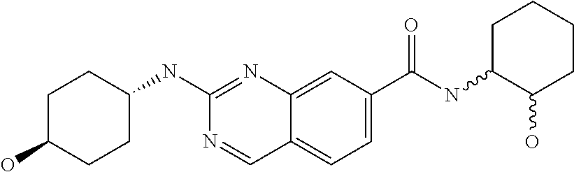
C1(O)CCC(NC2=NC3=CC(C(NC4C(O)CCCC4)=O)=CC=C3C=N2)CC1
